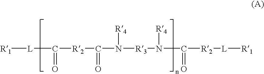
[R1][L]C([R2]C(=O)N([R4])[R3]N([R4])C(=O)[R2][L][R1])=O
